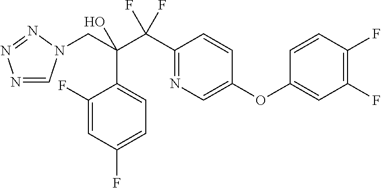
N1=CN(CC(C(C2=NC=C(OC3=CC(F)=C(F)C=C3)C=C2)(F)F)(O)C2=CC=C(F)C=C2F)N=N1
